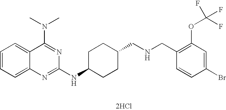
[2HCl].C1=CC=C2C(=C1)C(N(C)C)=NC(NC1CCC(CNCC3=C(OC(F)(F)F)C=C(Br)C=C3)CC1)=N2
